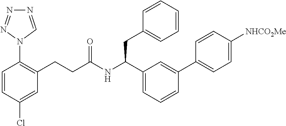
C1(Cl)=CC(CCC(NC(CC2=CC=CC=C2)C2=CC=CC(C3=CC=C([NHCO2Me])C=C3)=C2)=O)=C(N2C=NN=N2)C=C1
